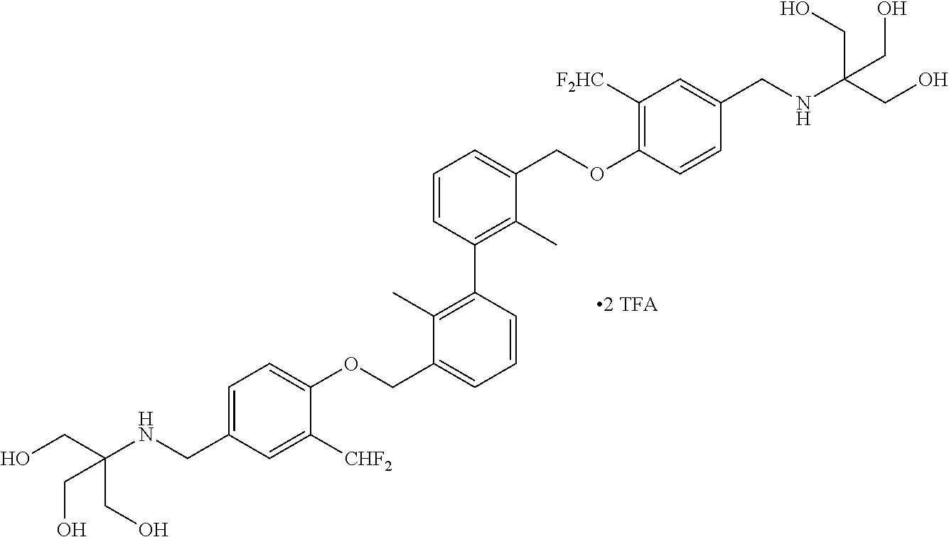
C(C1=CC=C(OCC2=CC=CC(C3=C(C)C(COC4=C([F2HC])C=C(CNC(CO)(CO)CO)C=C4)=CC=C3)=C2C)C([CHF2])=C1)NC(CO)(CO)CO
